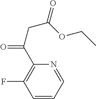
C1=CC=NC(C(CC(OCC)=O)=O)=C1F
